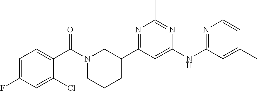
C1=C(C)C=CN=C1NC1=CC(C2CCCN(C(C3=CC=C(F)C=C3Cl)=O)C2)=NC(C)=N1
